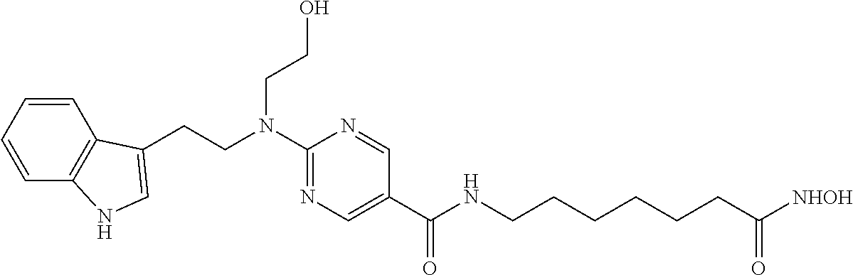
C1(N(CCC2=CNC3=C2C=CC=C3)CCO)=NC=C(C(=O)NCCCCCCC([NHOH])=O)C=N1
